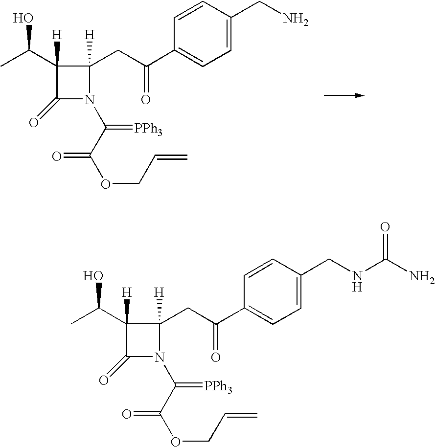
C1([H])(C(O)C)C(=O)N(C(=[PPh3])C(=O)OCC=C)C1([H])CC(C1=CC=C(CN)C=C1)=O.C1([H])(C(O)C)C(=O)N(C(=[PPh3])C(=O)OCC=C)C1([H])CC(C1=CC=C(CNC(=O)N)C=C1)=O
